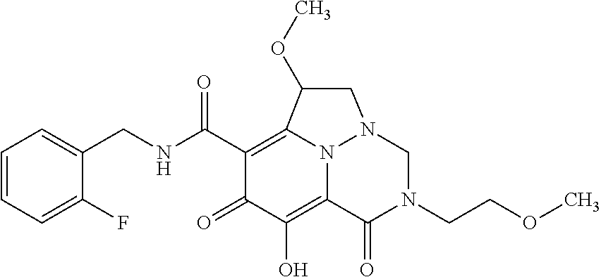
C1=CC=C(F)C(CNC(C2=C3N4C(=C(O)C2=O)C(=O)N(CCOC)CN4CC3OC)=O)=C1
